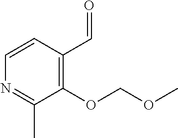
N1=C(C)C(OCOC)=C(C=O)C=C1
